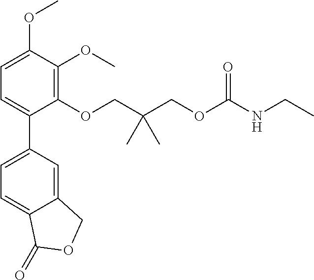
C1=C(OC)C(OC)=C(OCC(COC(NCC)=O)(C)C)C(C2=CC=C3C(=C2)COC3=O)=C1
